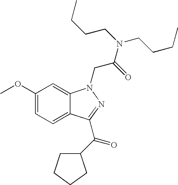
C1(OC)=CC=C2C(=C1)N(CC(N(CCCC)CCCC)=O)N=C2C(=O)C1CCCC1
